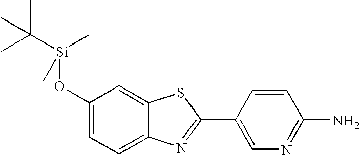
C1(O[Si](C(C)(C)C)(C)C)=CC=C2C(=C1)SC(C1=CN=C(N)C=C1)=N2
